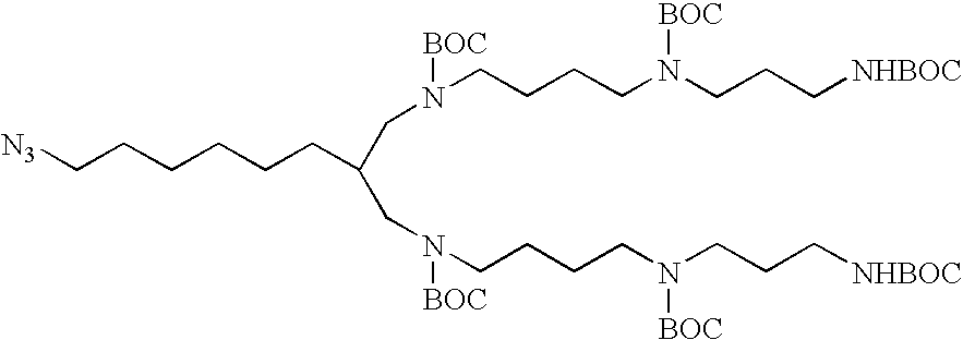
[N3]CCCCCCC(CN([BOC])CCCCN(CCC[NHBOC])[BOC])CN([BOC])CCCCN(CCC[NHBOC])[BOC]
